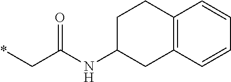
*CC(NC1CC2=C(CC1)C=CC=C2)=O
